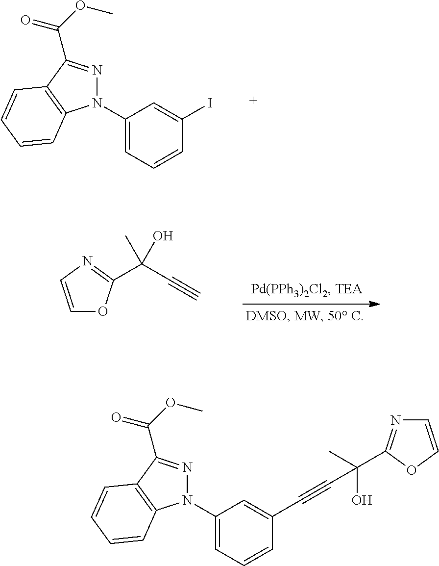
C1(N2N=C(C(=O)OC)C3=C2C=CC=C3)=CC=CC(I)=C1.C1=CN=C(C(C#C)(C)O)O1.C1(N2N=C(C(=O)OC)C3=C2C=CC=C3)=CC=CC(C#CC(C)(O)C2=NC=CO2)=C1
